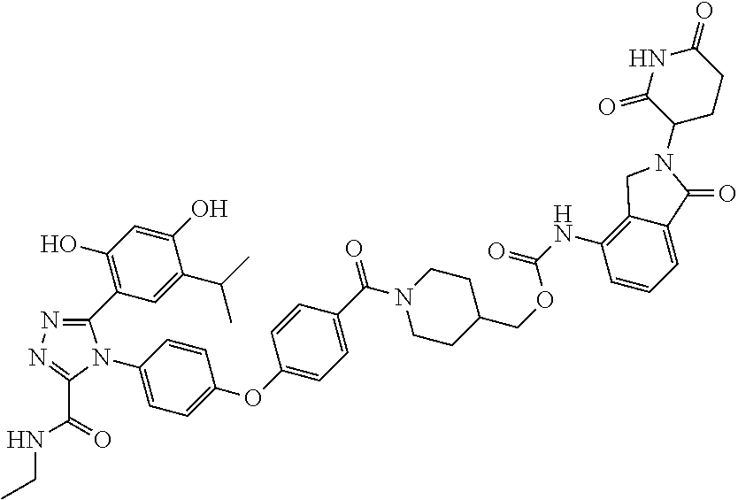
C1(C2=C(O)C=C(O)C(C(C)C)=C2)=NN=C(C(NCC)=O)N1C1=CC=C(OC2=CC=C(C(N3CCC(COC(NC4=C5C(=CC=C4)C(=O)N(C4CCC(=O)NC4=O)C5)=O)CC3)=O)C=C2)C=C1
